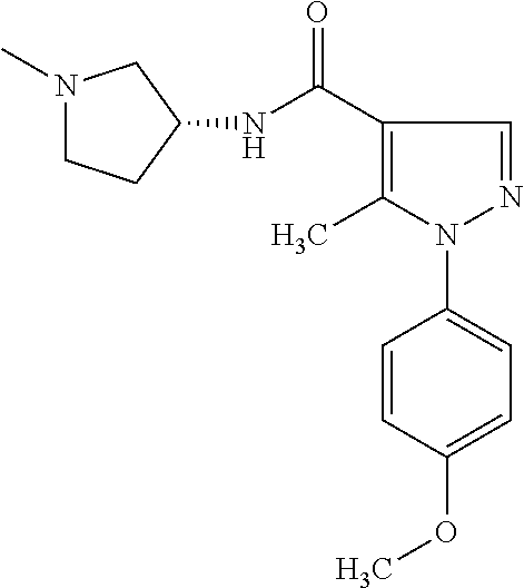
N1(C)CCC(NC(=O)C2=C(C)N(C3=CC=C(OC)C=C3)N=C2)C1
